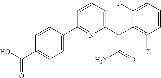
C1(C(O)=O)=CC=C(C2=NC(C(C3=C(Cl)C=CC=C3F)C(=O)N)=CC=C2)C=C1
